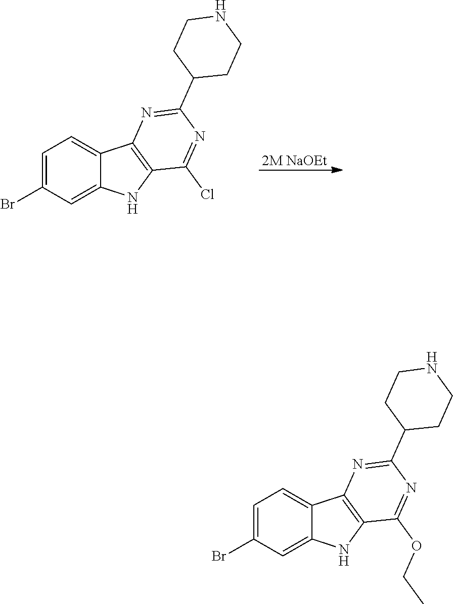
[2M NaOEt].C1=C(Br)C=C2C(=C1)C1=C(N2)C(Cl)=NC(C2CCNCC2)=N1.C1=C(Br)C=C2C(=C1)C1=C(N2)C(OCC)=NC(C2CCNCC2)=N1
